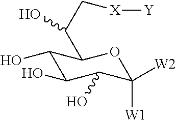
C1(O)C(O)C(O)C([W1])([W2])OC1C(C[X][Y])O
